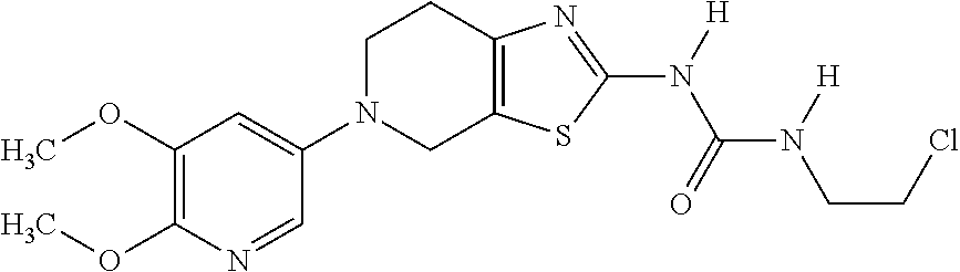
C1(OC)=C(OC)N=CC(N2CC3=C(CC2)N=C(N([H])C(=O)N([H])CCCl)S3)=C1
